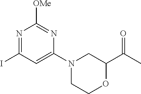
N1(C2=CC(I)=NC([OMe])=N2)CCOC(C(C)=O)C1
